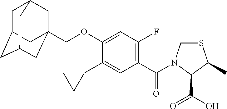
C1C2CC3CC(COC4=CC(F)=C(C(=O)N5CSC(C)C5C(O)=O)C=C4C4CC4)(CC1C3)C2
